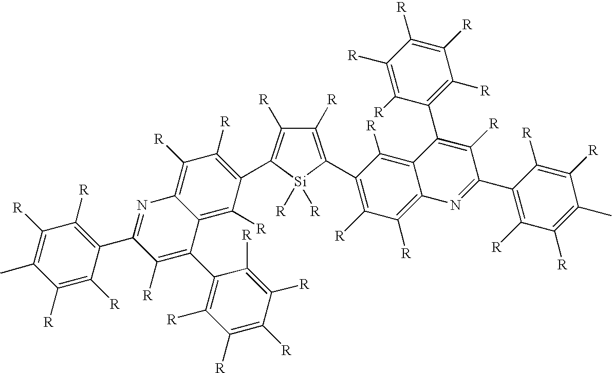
C1([R])=C(C2=C([R])C([R])=C3C(=C2[R])C(C2=C([R])C([R])=C([R])C([R])=C2[R])=C([R])C(C2=C([R])C([R])=C(C)C([R])=C2[R])=N3)[Si]([R])([R])C(C2=C([R])C([R])=C3C(=C2[R])C(C2=C([R])C([R])=C([R])C([R])=C2[R])=C([R])C(C2=C([R])C([R])=C(C)C([R])=C2[R])=N3)=C1[R]
